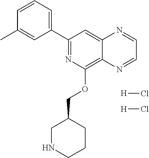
C1(C2=CC=CC(C)=C2)=NC(OCC2CNCCC2)=C2C(=C1)N=CC=N2.[H]Cl.[H]Cl
